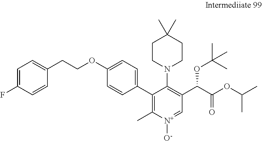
C1=C(F)C=CC(CCOC2=CC=C(C3=C(C)[N+]([O-])=CC(C(C(OC(C)C)=O)OC(C)(C)C)=C3N3CCC(C)(C)CC3)C=C2)=C1
